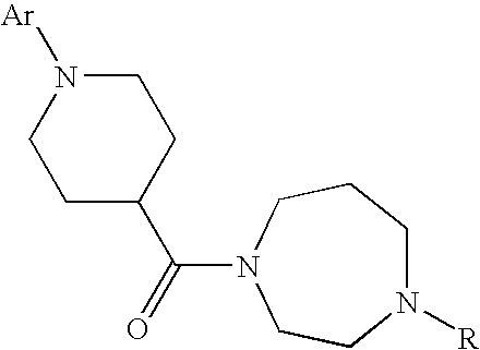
C1N([Ar])CCC(C(=O)N2CCN([R])CCC2)C1
